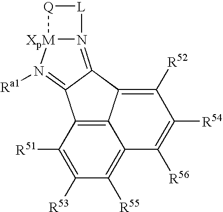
C1([R51])=C([R53])C([R55])=C2C3=C1C1=N([Ra1])[XpM]4N(=C1C3=C([R52])C([R54])=C2[R56])[L][Q]4
